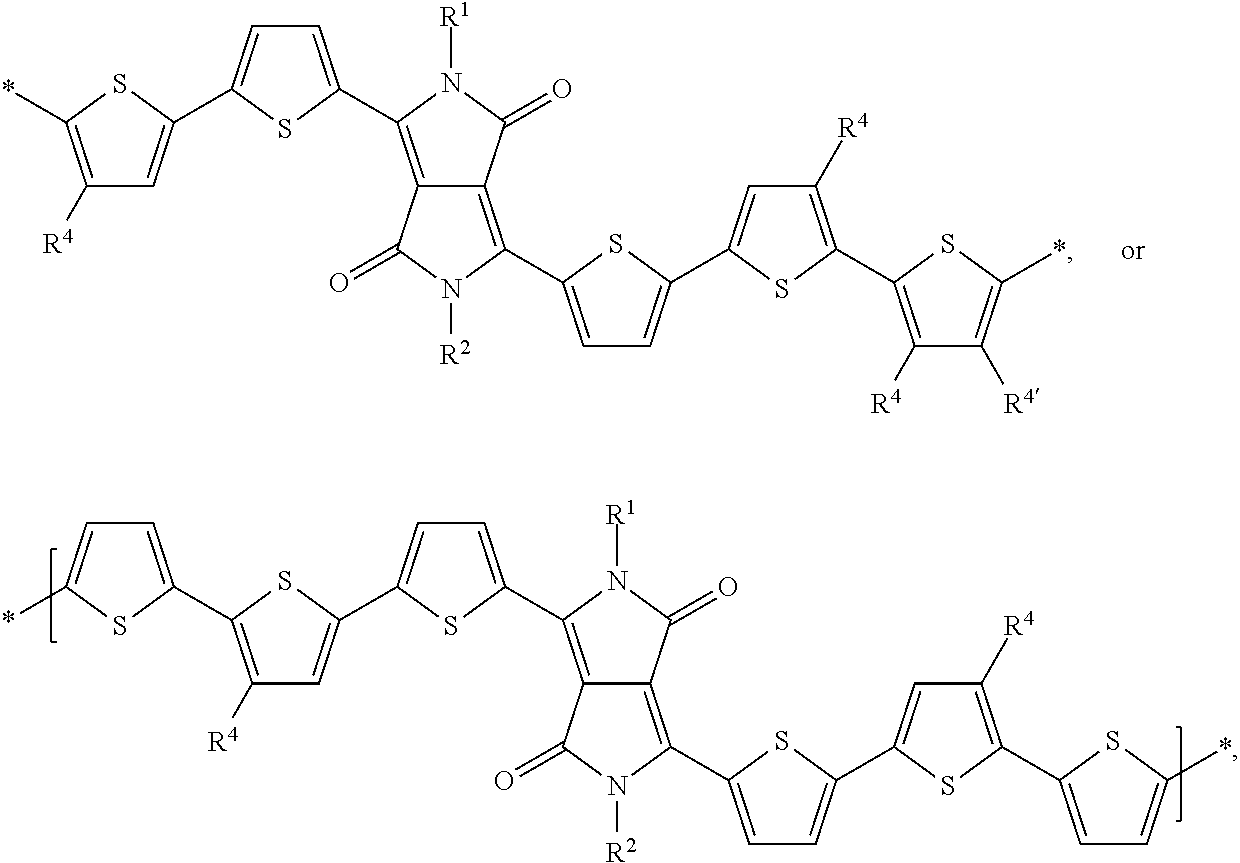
C1=C(C2=C3C(=C(C4=CC=C(C5=CC([R4])=C(C6=C([R4])C([R4])=C(*)S6)S5)S4)N([R2])C3=O)C(=O)N2[R1])SC(C2=CC([R4])=C(*)S2)=C1.C1=C(C2=C3C(=C(C4=CC=C(C5=CC([R4])=C(C6=CC=C(*)S6)S5)S4)N([R2])C3=O)C(=O)N2[R1])SC(C2=CC([R4])=C(C3=CC=C(*)S3)S2)=C1
